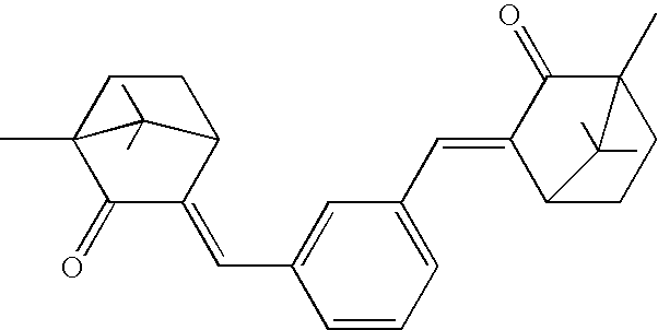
C1(=O)C(=CC2=CC(C=C3C4CCC(C)(C3=O)C4(C)C)=CC=C2)C2CCC1(C)C2(C)C
